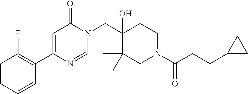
C1=NC(C2=C(F)C=CC=C2)=CC(=O)N1CC1(O)C(C)(C)CN(C(=O)CCC2CC2)CC1
